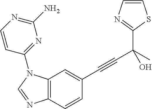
C12=C(C=C(C#CC(O)(C)C3=NC=CS3)C=C1)N(C1=NC(N)=NC=C1)C=N2
